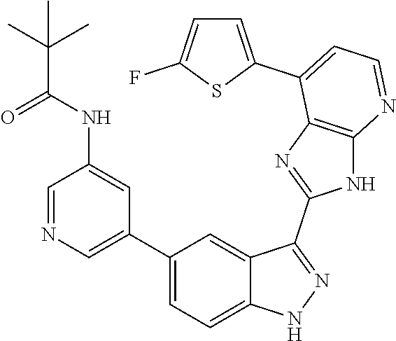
C1(C2=CN=CC(NC(=O)C(C)(C)C)=C2)=CC=C2C(=C1)C(C1=NC3=C(N1)N=CC=C3C1=CC=C(F)S1)=NN2
